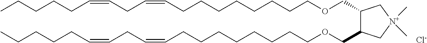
[Cl-].C(CCCCCCCC=CCC=CCCCCC)OCC1C(COCCCCCCCCC=CCC=CCCCCC)C[N+](C)(C)C1
